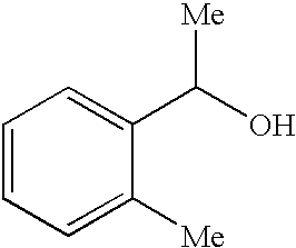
C1=CC=C([Me])C(C(O)[Me])=C1
